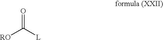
[RO]C([L])=O
